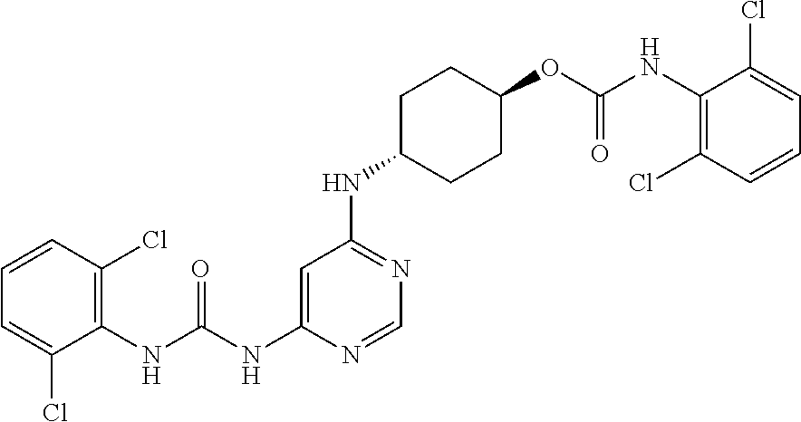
C1(NC(NC2=CC(NC3CCC(OC(NC4=C(Cl)C=CC=C4Cl)=O)CC3)=NC=N2)=O)=C(Cl)C=CC=C1Cl
